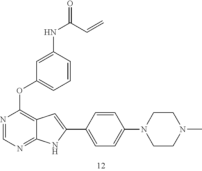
N1=CN=C2C(=C1OC1=CC=CC(NC(C=C)=O)=C1)C=C(C1=CC=C(N3CCN(C)CC3)C=C1)N2
